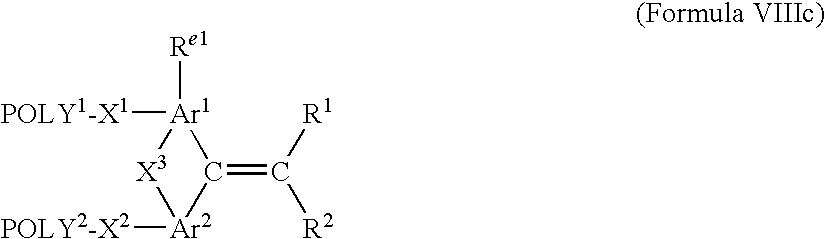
C1(=C([R1])[R2])[Ar2]([POLY2-X2])[X3][Ar1]1([POLY1-X1])[Re1]
